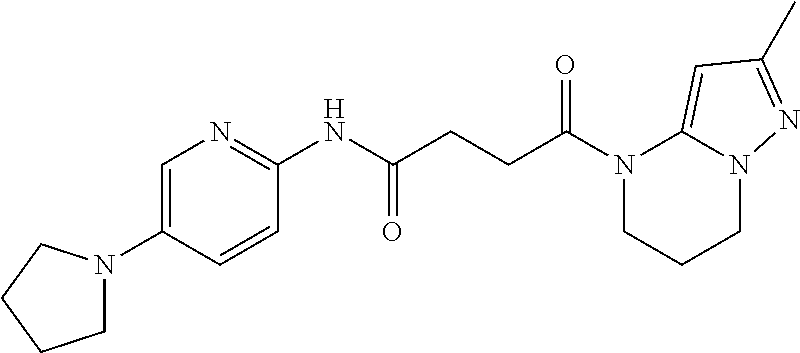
C1(N2CCCC2)=CN=C(NC(CCC(N2CCCN3C2=CC(C)=N3)=O)=O)C=C1
